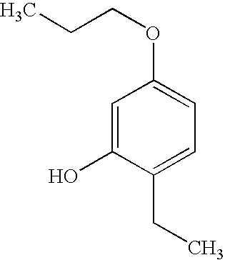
CCCOC1=CC=C(CC)C(O)=C1
